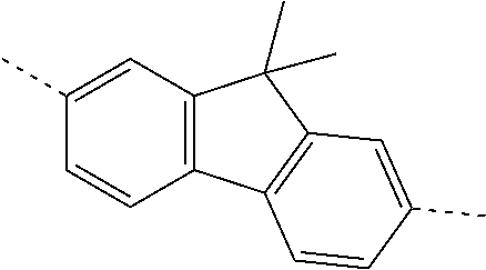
C1=C(C)C=CC2=C1C(C)(C)C1=C2C=CC(C)=C1
